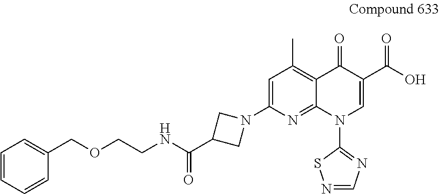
C1=C(N2CC(C(NCCOCC3=CC=CC=C3)=O)C2)N=C2C(=C1C)C(=O)C(C(O)=O)=CN2C1=NC=NS1
